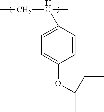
C1(C(CC)C)=CC=C(OC(C)(CC)C)C=C1
